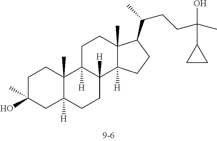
C1C(O)(C)CC2([H])C(C)(C1)C1([H])C([H])(CC2)C2([H])C(C)(CC1)C(C(CCC(O)(C)C1CC1)C)CC2
